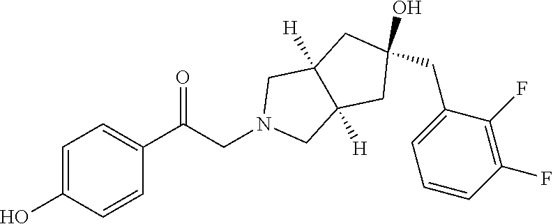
N1(CC(=O)C2=CC=C(O)C=C2)CC2([H])C([H])(C1)CC(CC1=CC=CC(F)=C1F)(O)C2
